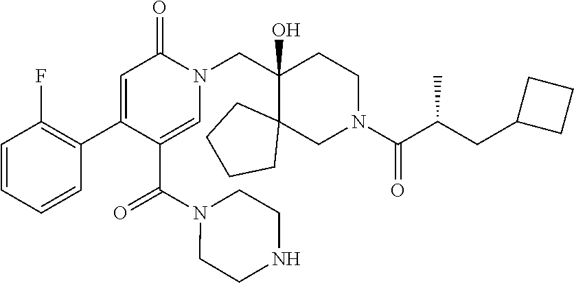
C1(C2=CC(=O)N(CC3(O)C4(CN(C(C(CC5CCC5)C)=O)CC3)CCCC4)C=C2C(=O)N2CCNCC2)=C(F)C=CC=C1
